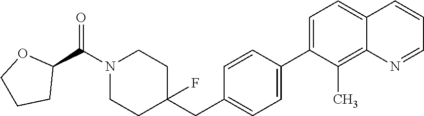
C1=C(C2=CC=C(CC3(F)CCN(C(C4OCCC4)=O)CC3)C=C2)C(C)=C2C(=C1)C=CC=N2
